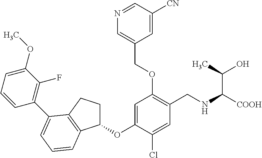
C1=C(OC2CCC3=C2C=CC=C3C2=C(F)C(OC)=CC=C2)C(Cl)=CC(CNC([COOH])C(O)C)=C1OCC1=CN=CC([CN])=C1
